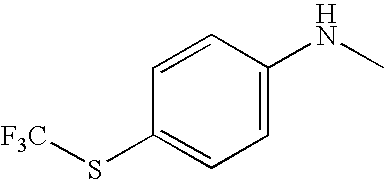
C1=CC(S[F3C])=CC=C1NC
